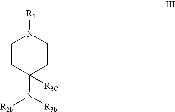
C1CC([R3C])(N([R2b])[R3b])CCN1[R1]
